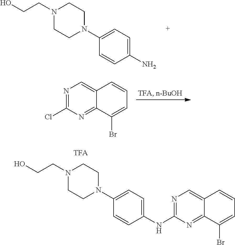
N1(CCO)CCN(C2=CC=C(N)C=C2)CC1.N1=C(Cl)N=C2C(=C1)C=CC=C2Br.N1(CCO)CCN(C2=CC=C(NC3=NC=C4C(=N3)C(Br)=CC=C4)C=C2)CC1
